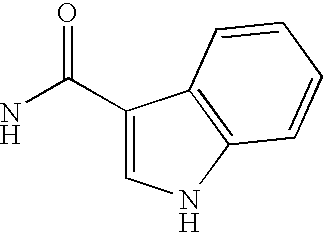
C1(C(N)=O)=CNC2=C1C=CC=C2
